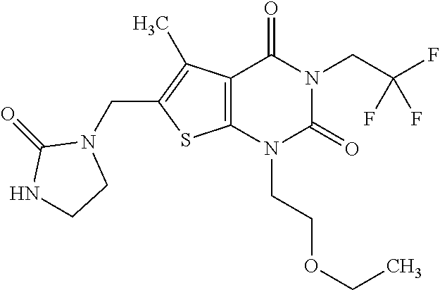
C12=C(N(CCOCC)C(=O)N(CC(F)(F)F)C1=O)SC(CN1C(=O)NCC1)=C2C
